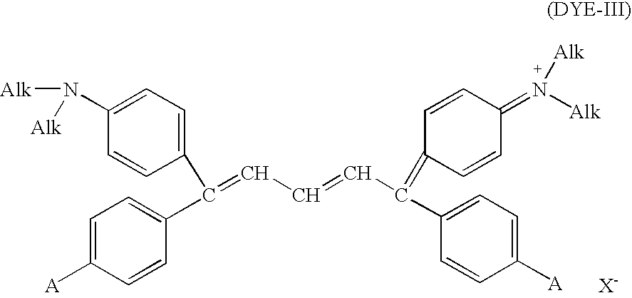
C1(C(=CC=CC(=C2C=CC(=N([Alk])[Alk])C=C2)C2=CC=C([A])C=C2)C2=CC=C([A])C=C2)=CC=C(N([Alk])[Alk])C=C1
